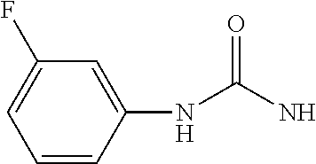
C1=CC(NC(N)=O)=CC(F)=C1
